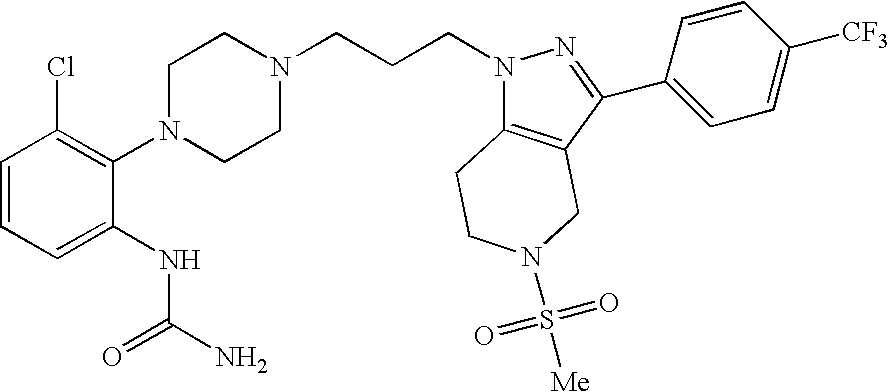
C1=CC=C(NC(=O)N)C(N2CCN(CCCN3C4=C(C(C5=CC=C([CF3])C=C5)=N3)CN(S(=O)(=O)[Me])CC4)CC2)=C1Cl
